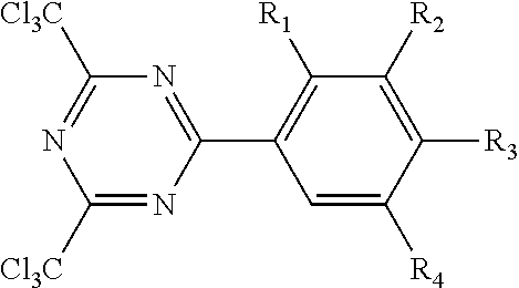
C1([Cl3C])=NC(C2=C([R1])C([R2])=C([R3])C([R4])=C2)=NC([Cl3C])=N1
